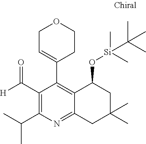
C1(C(=O)[H])=C(C(C)C)N=C2C(=C1C1=CCOCC1)C(O[Si](C)(C)C(C)(C)C)CC(C)(C)C2
